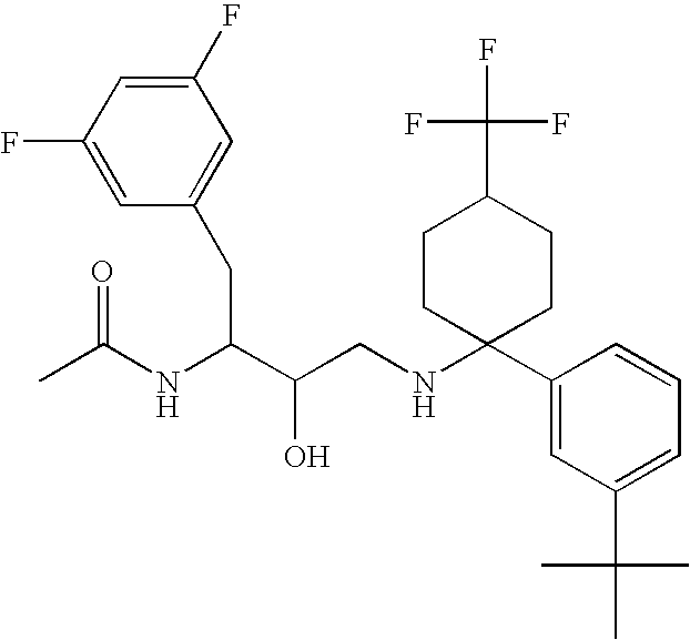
C1(F)=CC(F)=CC(CC(NC(C)=O)C(O)CNC2(C3=CC(C(C)(C)C)=CC=C3)CCC(C(F)(F)F)CC2)=C1
